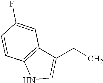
C1(CC)=CNC2=C1C=C(F)C=C2
